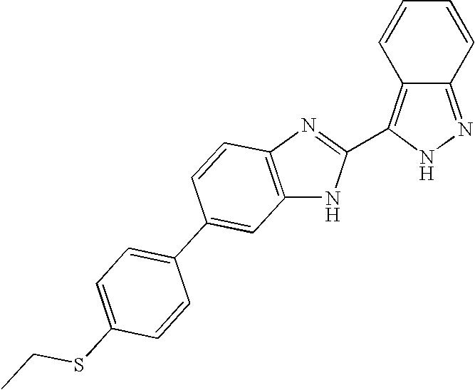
C1=CC2=C(C3=NC4=C(N3)C=C(C3=CC=C(SCC)C=C3)C=C4)NN=C2C=C1
